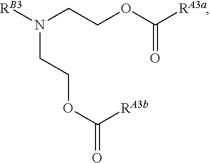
[RB3]N(CCOC([RA3a])=O)CCOC(=O)[RA3b]
